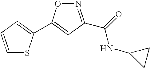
C1=CC=C(C2=CC(C(NC3CC3)=O)=NO2)S1
